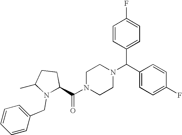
C(N1CCN(C(C2=CC=C(F)C=C2)C2=CC=C(F)C=C2)CC1)(=O)C1CCC(C)N1CC1=CC=CC=C1
